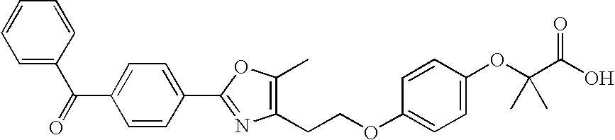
C1=CC(C2=NC(CCOC3=CC=C(OC(C(O)=O)(C)C)C=C3)=C(C)O2)=CC=C1C(C1=CC=CC=C1)=O
